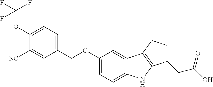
C1=C(OC(F)(F)F)C([NC])=CC(COC2=CC=C3C(=C2)C2=C(N3)C(CC(O)=O)CC2)=C1
